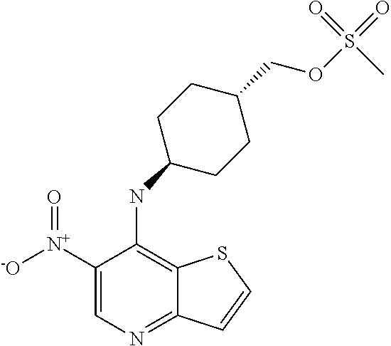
C1([N+]([-O])=O)=CN=C2C(=C1NC1CCC(COS(C)(=O)=O)CC1)SC=C2
